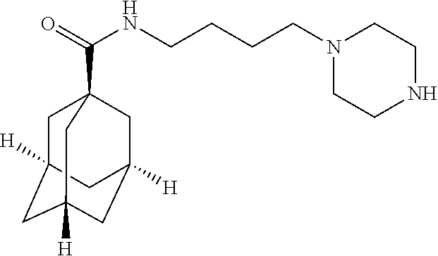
C(NCCCCN1CCNCC1)(=O)C12CC3([H])CC([H])(CC([H])(C1)C3)C2
